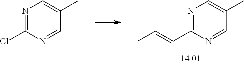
N1=C(C=CC)N=CC(C)=C1.N1=C(Cl)N=CC(C)=C1
